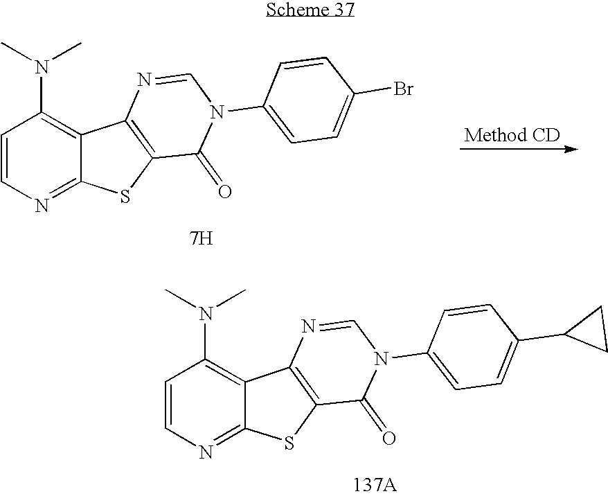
C1=CN=C2C(=C1N(C)C)C1=C(S2)C(=O)N(C2=CC=C(Br)C=C2)C=N1.[7H].C1=CN=C2C(=C1N(C)C)C1=C(S2)C(=O)N(C2=CC=C(C3CC3)C=C2)C=N1.[137A]
